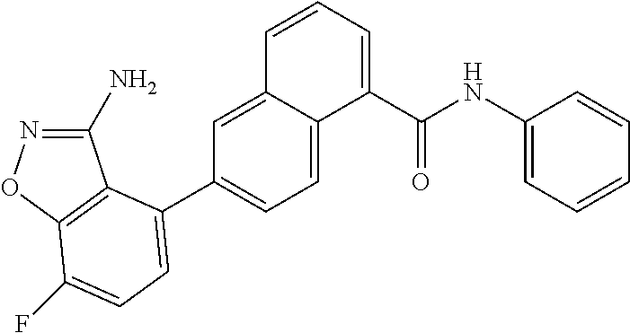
C1(N)=NOC2=C1C(C1=CC=C3C(=C1)C=CC=C3C(NC1=CC=CC=C1)=O)=CC=C2F
